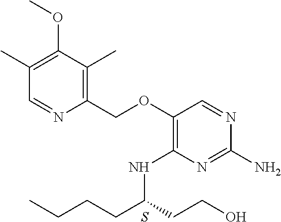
C1(OCC2=C(C)C(OC)=C(C)C=N2)=C(NC(CCCC)CCO)N=C(N)N=C1.S
